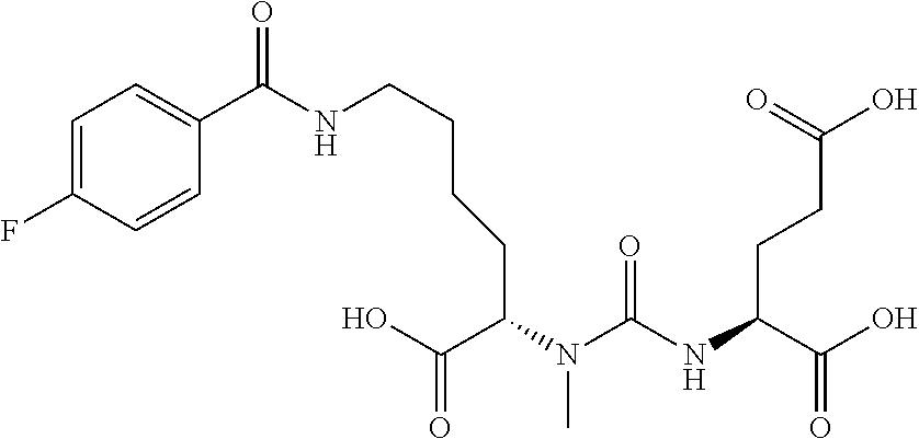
C1=C(F)C=CC(C(NCCCCC(C(O)=O)N(C(NC(C(O)=O)CCC(O)=O)=O)C)=O)=C1
